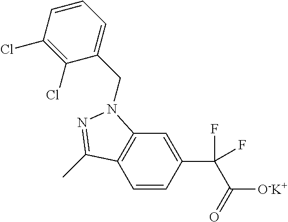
C1=CC(C(C([O-K+])=O)(F)F)=CC2=C1C(C)=NN2CC1=CC=CC(Cl)=C1Cl
